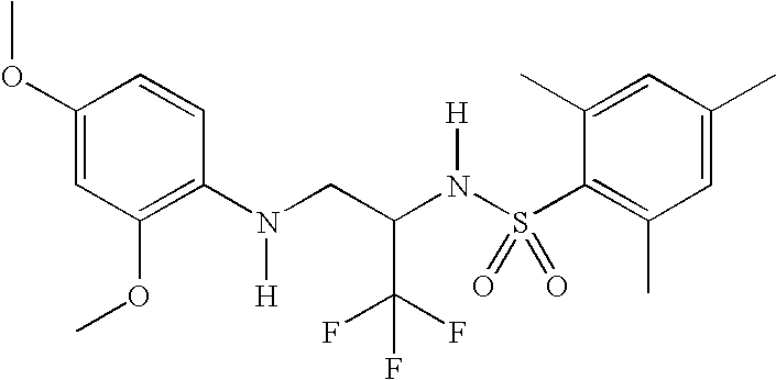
C1(OC)=CC(OC)=C(N(CC(N(S(C2=C(C)C=C(C)C=C2C)(=O)=O)[H])C(F)(F)F)[H])C=C1
